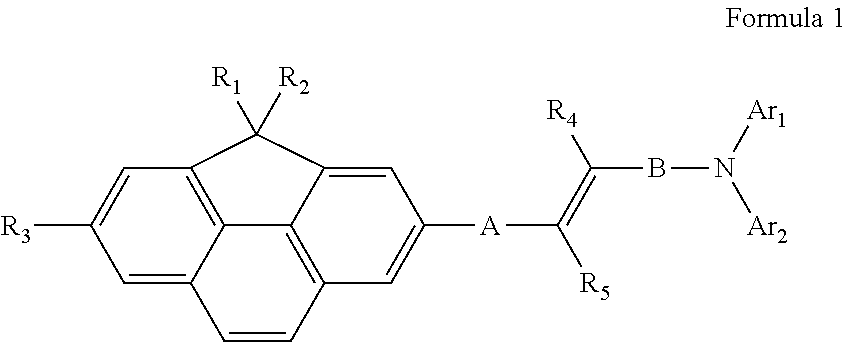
C12=C3C=C([R3])C=C1C=CC1=C2C(=CC([A]C([R5])=C([R4])BN([Ar2])[Ar1])=C1)C3([R1])[R2]
